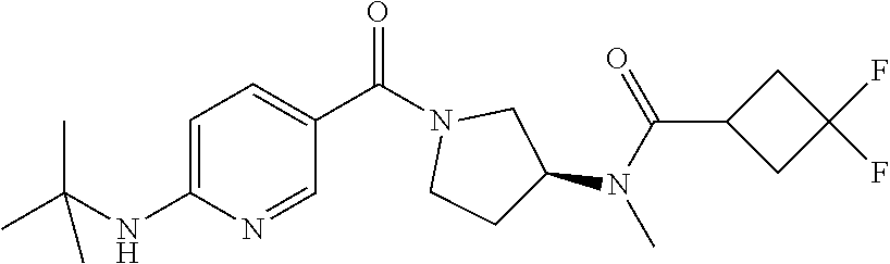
C1=C(NC(C)(C)C)N=CC(C(N2CCC(N(C)C(C3CC(F)(F)C3)=O)C2)=O)=C1
